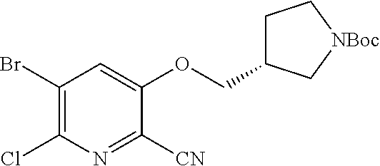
C1(Br)=C(Cl)N=C([CN])C(OCC2CC[NBoc]C2)=C1
